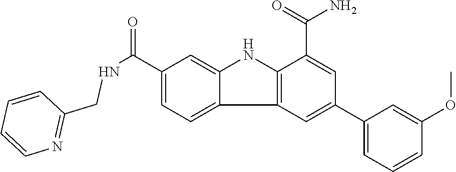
C1(C(=O)NCC2=NC=CC=C2)=CC=C2C(=C1)NC1=C2C=C(C2=CC=CC(OC)=C2)C=C1C(=O)N
